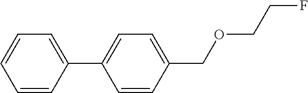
C1=CC=CC(C2=CC=C(COCCF)C=C2)=C1
